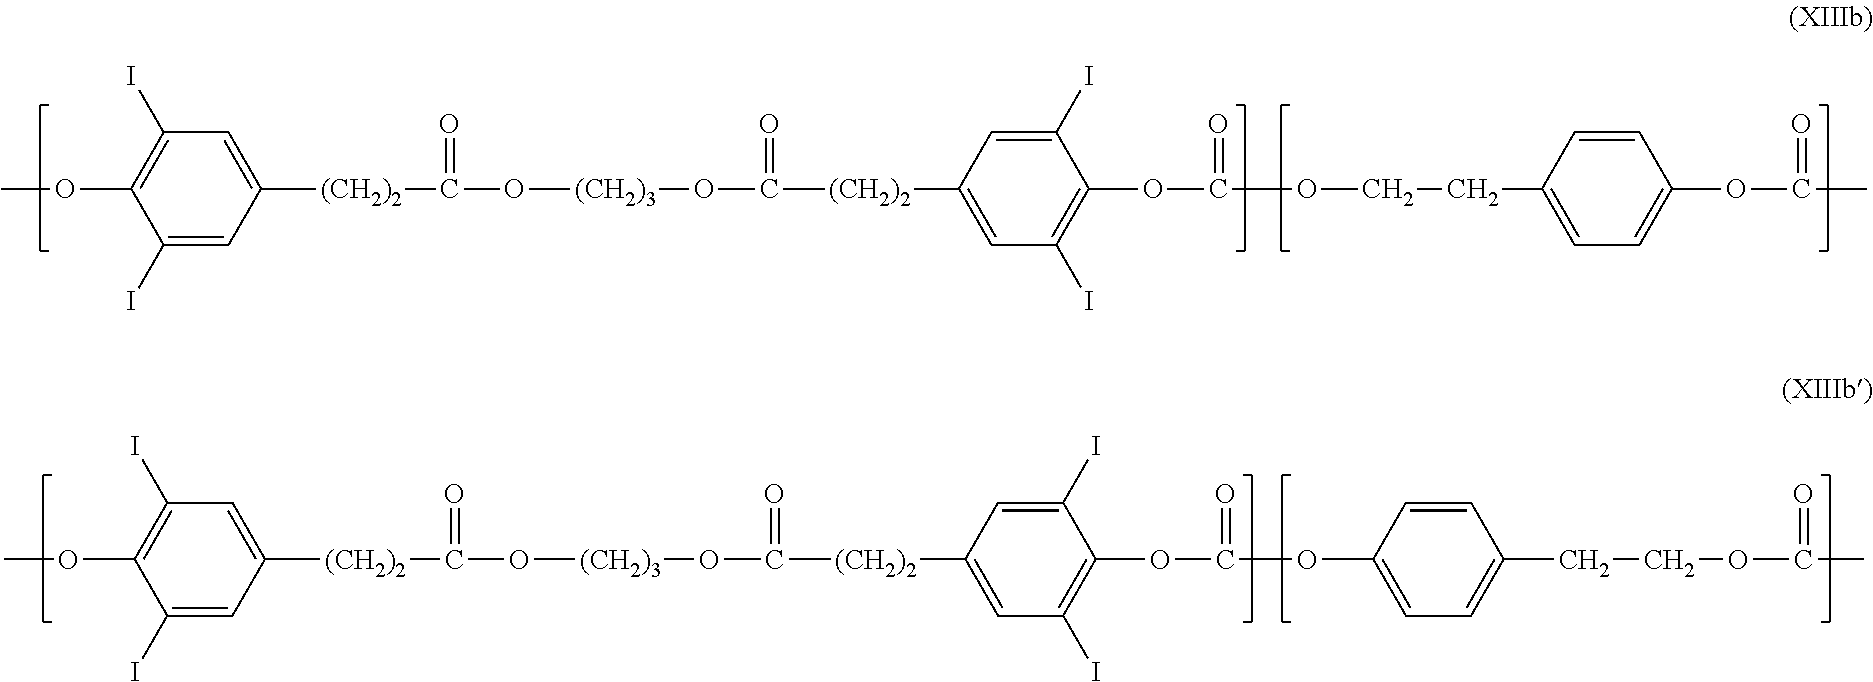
COC1=C(I)C=C([(CH2)2]C(O[(CH2)3]OC([(CH2)2]C2=CC(I)=C(OC(OCCC3=CC=C(OC(=O)C)C=C3)=O)C(I)=C2)=O)=O)C=C1I.COC1=C(I)C=C([(CH2)2]C(O[(CH2)3]OC([(CH2)2]C2=CC(I)=C(OC(OC3=CC=C(CCOC(C)=O)C=C3)=O)C(I)=C2)=O)=O)C=C1I
